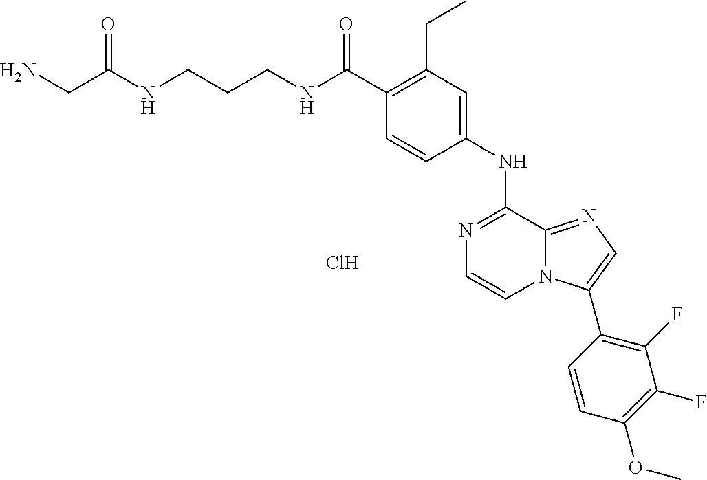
C1(NC2=NC=CN3C2=NC=C3C2=C(F)C(F)=C(OC)C=C2)=CC(CC)=C(C(NCCCNC(CN)=O)=O)C=C1.Cl
